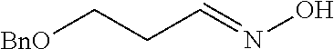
[BnO]CCC=NO
